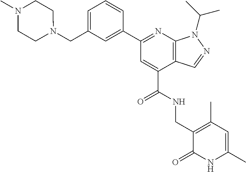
C1(CN2CCN(C)CC2)=CC=CC(C2=NC3=C(C(C(NCC4=C(C)C=C(C)NC4=O)=O)=C2)C=NN3C(C)C)=C1
